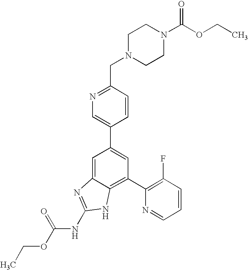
CCOC(NC1=NC2=CC(C3=CN=C(CN4CCN(C(OCC)=O)CC4)C=C3)=CC(C3=C(F)C=CC=N3)=C2N1)=O
